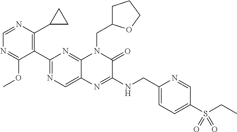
C1(C2=NC=C3C(=N2)N(CC2CCCO2)C(=O)C(NCC2=CC=C(S(CC)(=O)=O)C=N2)=N3)=C(C2CC2)N=CN=C1OC
